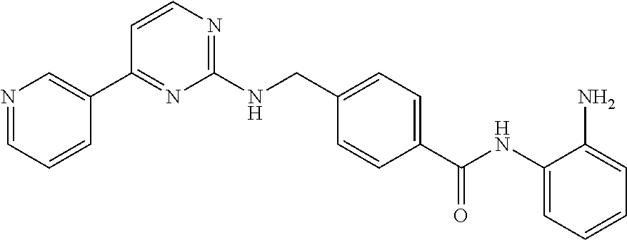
N1=CC=CC(C2=NC(NCC3=CC=C(C(=O)NC4=CC=CC=C4N)C=C3)=NC=C2)=C1
